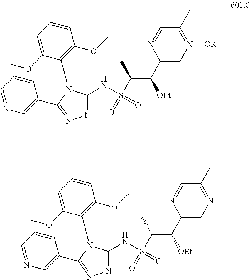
N(S(C(C(C1=CN=C(C)C=N1)[OEt])C)(=O)=O)C1=NN=C(C2=CN=CC=C2)N1C1=C(OC)C=CC=C1OC.N(S(C(C(C1=CN=C(C)C=N1)[OEt])C)(=O)=O)C1=NN=C(C2=CN=CC=C2)N1C1=C(OC)C=CC=C1OC
